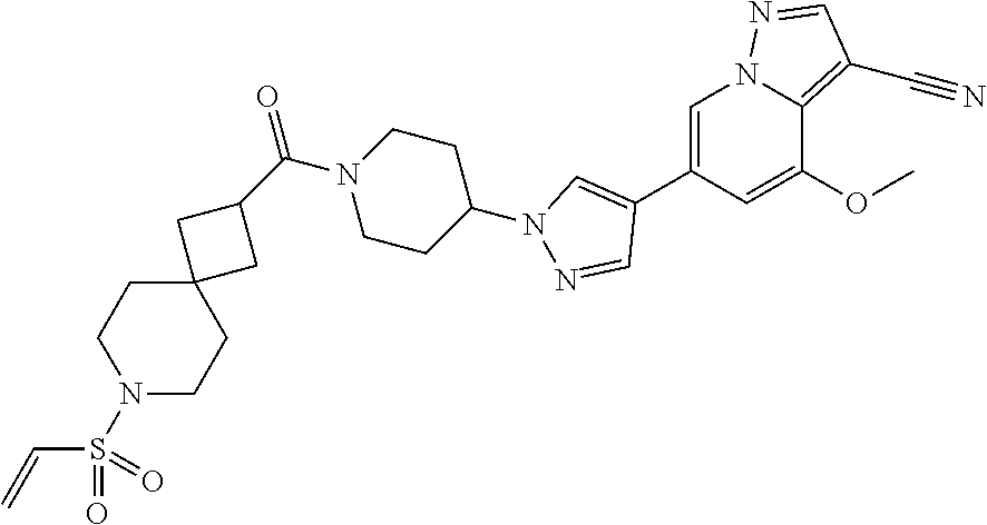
C1=C(C2=CN(C3CCN(C(C4CC5(C4)CCN(S(=O)(C=C)=O)CC5)=O)CC3)N=C2)C=C(OC)C2=C(C#N)C=NN12
